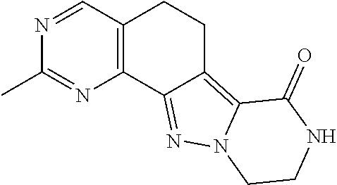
C12=C(N=C(C)N=C1)C1=NN3C(=C1CC2)C(=O)NCC3
